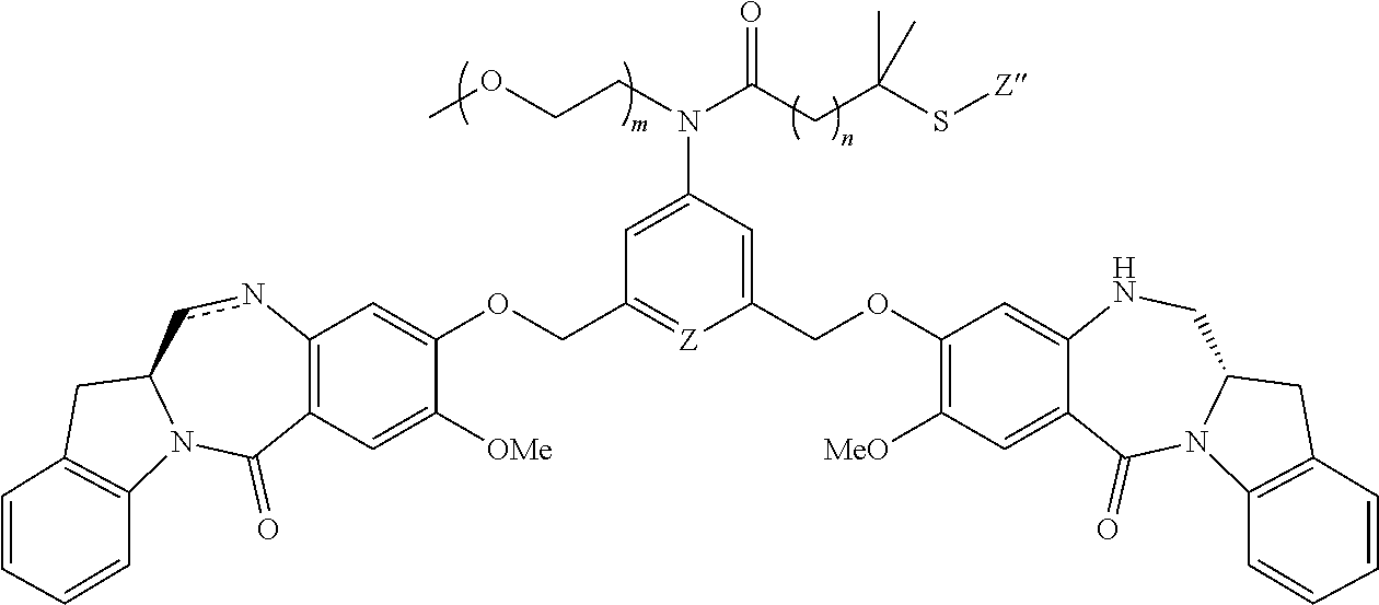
COCCN(C(CC(S[Z])(C)C)=O)C1=CC(COC2=CC3=C(C=C2[OMe])C(=O)N2C(cn3)CC3=C2C=CC=C3)=[Z]C(COC2=C([MeO])C=C3C(=C2)NCC2N(C3=O)C3=C(C2)C=CC=C3)=C1
